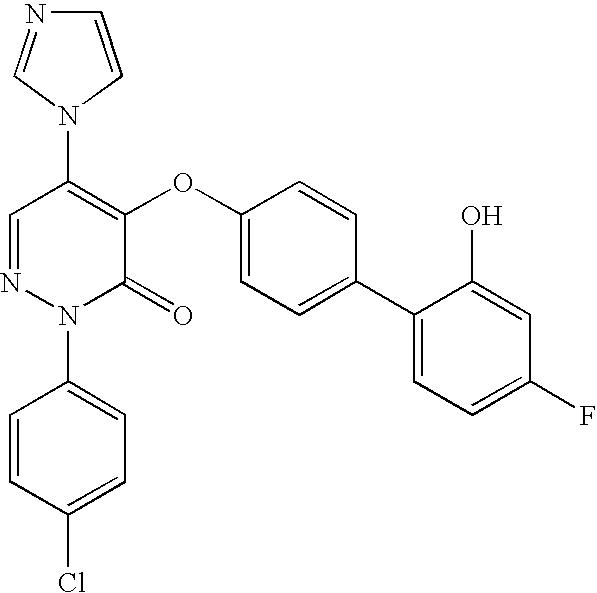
C1(N2C=NC=C2)=C(OC2=CC=C(C3=CC=C(F)C=C3O)C=C2)C(=O)N(C2=CC=C(Cl)C=C2)N=C1
